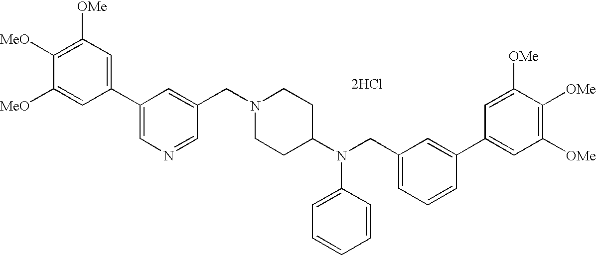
C1([OMe])=C([MeO])C([MeO])=CC(C2=CN=CC(CN3CCC(N(CC4=CC=CC(C5=CC([OMe])=C([OMe])C([OMe])=C5)=C4)C4=CC=CC=C4)CC3)=C2)=C1.[2HCl]
